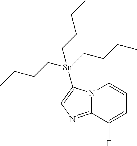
C12=NC=C([Sn](CCCC)(CCCC)CCCC)N1C=CC=C2F
